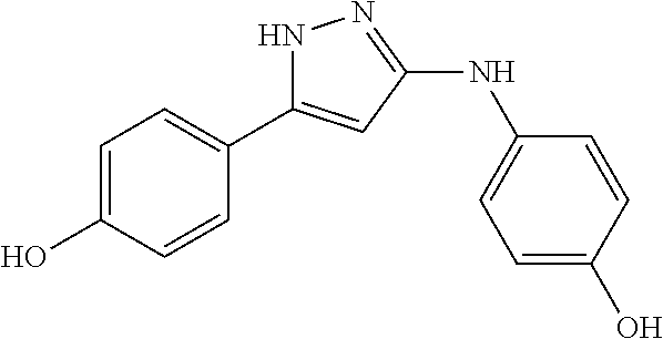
C1=C(O)C=CC(C2=CC(NC3=CC=C(O)C=C3)=NN2)=C1
